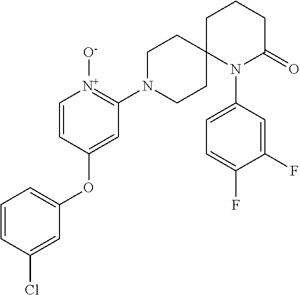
C1=C(N2C3(CCN(C4=[N+]([O-])C=CC(OC5=CC=CC(Cl)=C5)=C4)CC3)CCCC2=O)C=C(F)C(F)=C1
